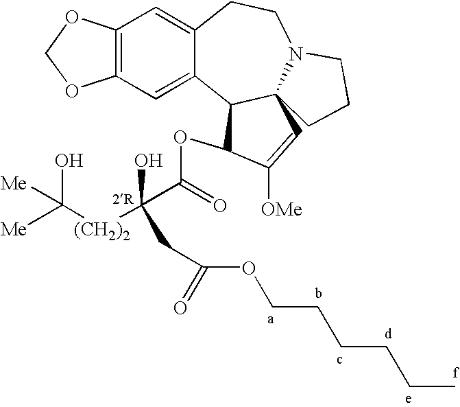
C12=C(C=C3C(=C1)CCN1C4(C3C(OC(=O)C([(CH2)2]C([Me])(O)[Me])(O)CC(=O)OCCCCCC)C([OMe])=C4)CCC1)OCO2
